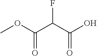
C(=O)(OC)C(C(O)=O)F
